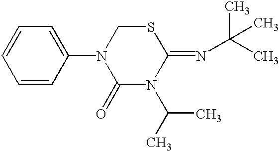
C1=CC(N2C(=O)N(C(C)C)C(=NC(C)(C)C)SC2)=CC=C1
